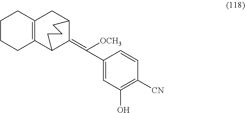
C12=C(C3CCCC(C1)C3=C(C1=CC(O)=C([CN])C=C1)[OCH3])CCCC2
